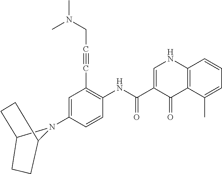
C12CCC(N1C1=CC(C#CCN(C)C)=C(NC(C3=CNC4=C(C3=O)C(C)=CC=C4)=O)C=C1)CC2
